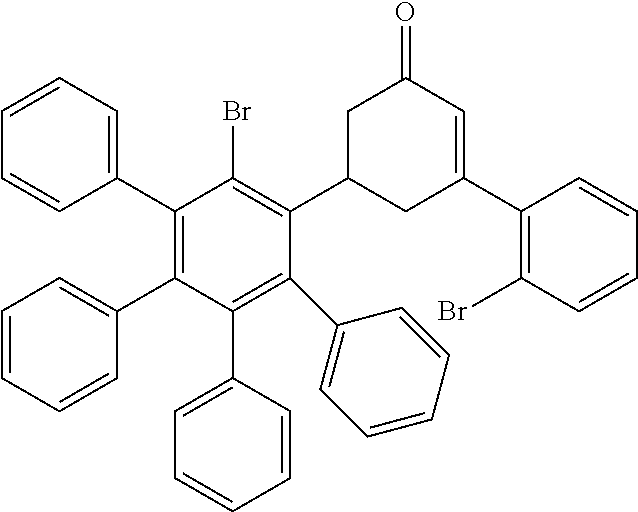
C1(C2=CC=CC=C2)=C(C2=CC=CC=C2)C(C2=CC=CC=C2)=C(C2=CC=CC=C2)C(C2CC(C3=C(Br)C=CC=C3)=CC(=O)C2)=C1Br
